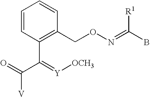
C1=CC(C(=[Y][OCH3])C(=O)[V])=C(CON=C(B)[R1])C=C1
